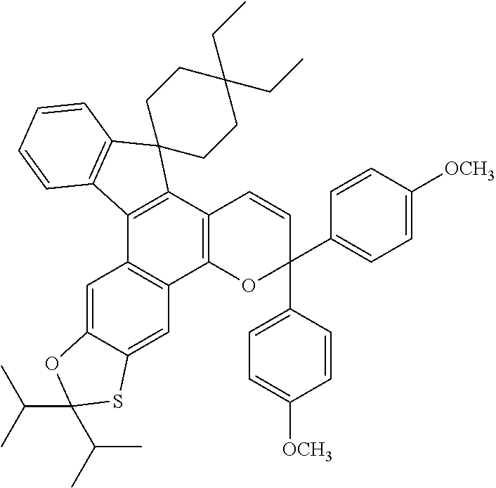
C12=CC3=C(C=C1SC(C(C)C)(C(C)C)O2)C1=C(C2=C3C3=C(C24CCC(CC)(CC)CC4)C=CC=C3)C=CC(C2=CC=C([OCH3])C=C2)(C2=CC=C([OCH3])C=C2)O1
